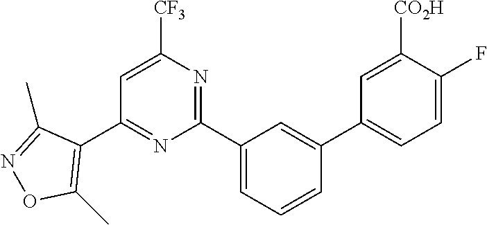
C1(C2=C(C)ON=C2C)=NC(C2=CC=CC(C3=CC=C(F)C([CO2H])=C3)=C2)=NC([CF3])=C1
